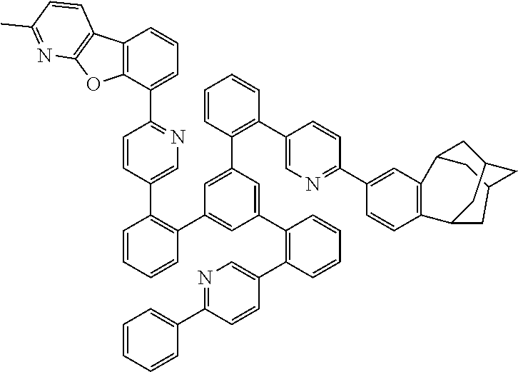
C12=C(C(C3=NC=C(C4=C(C5=CC(C6=C(C7=CN=C(C8=CC=CC=C8)C=C7)C=CC=C6)=CC(C6=C(C7=CN=C(C8=CC9=C(C=C8)C8CC%10CC9CC(C%10)C8)C=C7)C=CC=C6)=C5)C=CC=C4)C=C3)=CC=C1)OC1=C2C=CC(C)=N1
